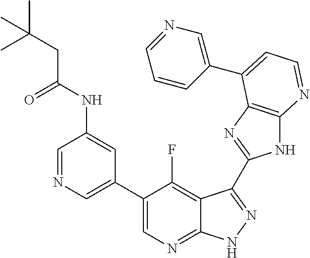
C1=NC=C(C2=CN=C3C(=C2F)C(C2=NC4=C(N2)N=CC=C4C2=CN=CC=C2)=NN3)C=C1NC(CC(C)(C)C)=O
